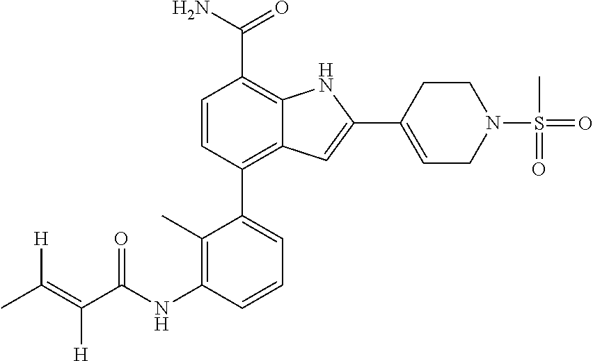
C1=CC(C2=CC=CC(NC(C(=C([H])C)[H])=O)=C2C)=C2C(=C1C(N)=O)NC(C1=CCN(S(=O)(C)=O)CC1)=C2
